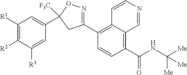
C1(C2=C3C(=C(C(NC([Me])([Me])[Me])=O)C=C2)C=NC=C3)=NOC(C2=CC([R1])=C([R2])C([R3])=C2)([F3C])C1
